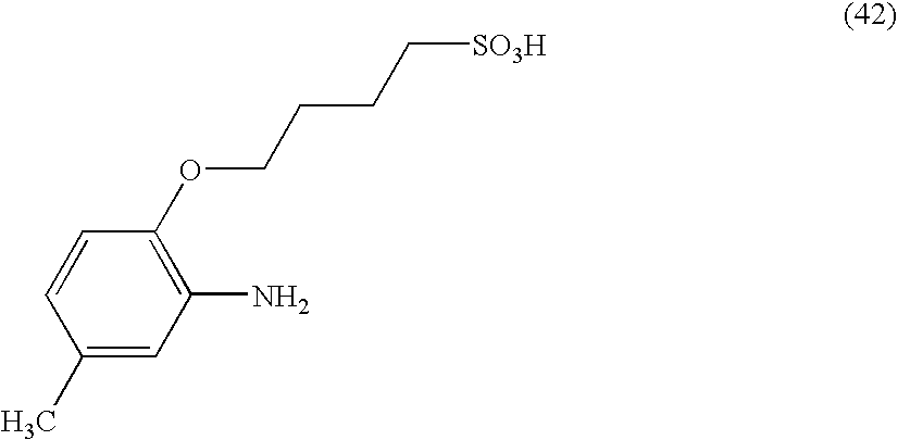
C1=CC(OCCCC[SO3H])=C(N)C=C1C
